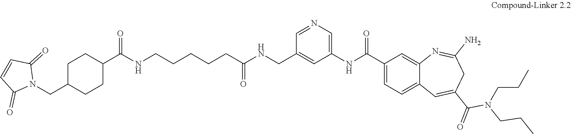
C1(NC(C2=CC=C3C(=C2)N=C(N)CC(C(=O)N(CCC)CCC)=C3)=O)=CN=CC(CNC(CCCCCNC(C2CCC(CN3C(=O)C=CC3=O)CC2)=O)=O)=C1
